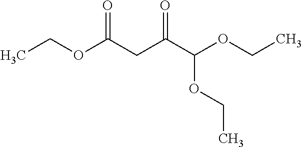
CCOC(CC(C(OCC)OCC)=O)=O
